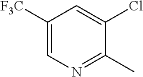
C1=C([F3C])C=C(Cl)C(C)=N1
